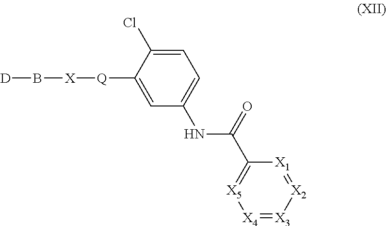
C1=C(Cl)C([Q][X]B[D])=CC(NC(C2=[X5][X4]=[X3][X2]=[X1]2)=O)=C1
